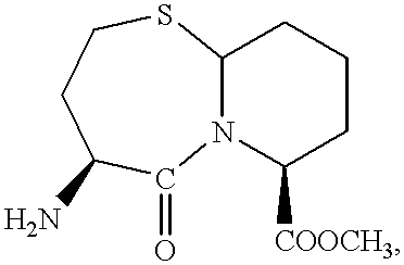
C12N(C([COOCH3])CCC1)C(=O)C(N)CCS2
